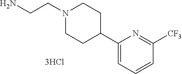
C1(C2CCN(CCN)CC2)=CC=CC([CF3])=N1
